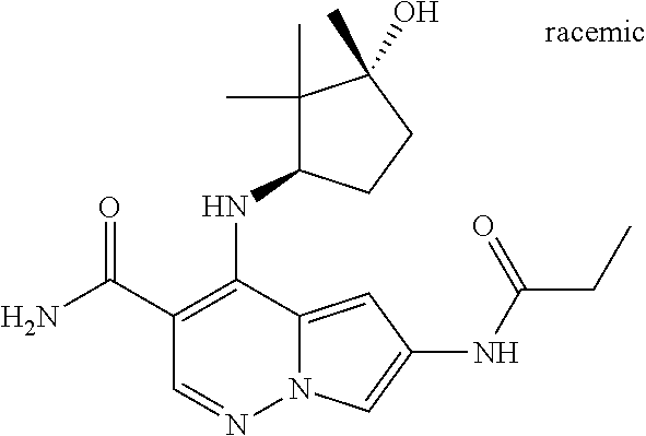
O=C(C1=C(NC2C(C)(C)C(C)(O)CC2)C2=CC(NC(CC)=O)=CN2N=C1)N
